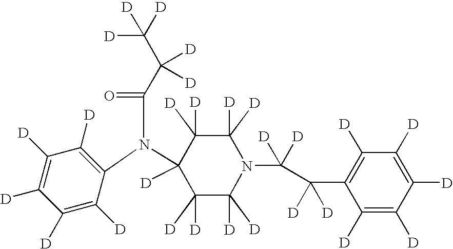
C1([D])=C([D])C(N(C(=O)C(C([D])([D])[D])([D])[D])C2([D])C([D])([D])C([D])([D])N(C([D])([D])C(C3=C([D])C([D])=C([D])C([D])=C3[D])([D])[D])C([D])([D])C2([D])[D])=C([D])C([D])=C1[D]
